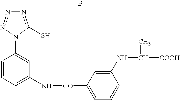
N1=C(S)N(C2=CC(N[CO]C3=CC=CC(NC(C)[COOH])=C3)=CC=C2)N=N1.B
